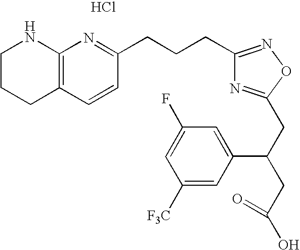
Cl.C1CCC2=C(N1)N=C(CCCC1=NOC(CC(C3=CC(F)=CC([F3C])=C3)CC(=O)O)=N1)C=C2
